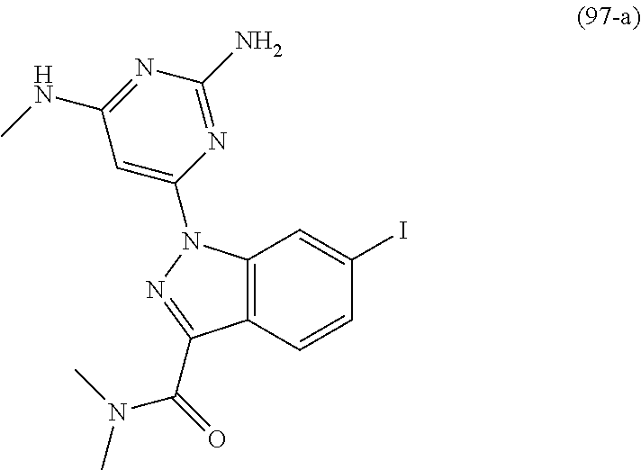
C12=C(C=CC(I)=C1)C(C(=O)N(C)C)=NN2C1=CC(NC)=NC(N)=N1
